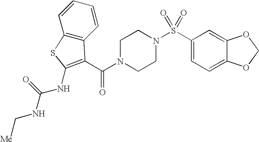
C1(S(N2CCN(C(=O)C3=C(NC(NC[Me])=O)SC4=C3C=CC=C4)CC2)(=O)=O)=CC=C2C(=C1)OCO2
